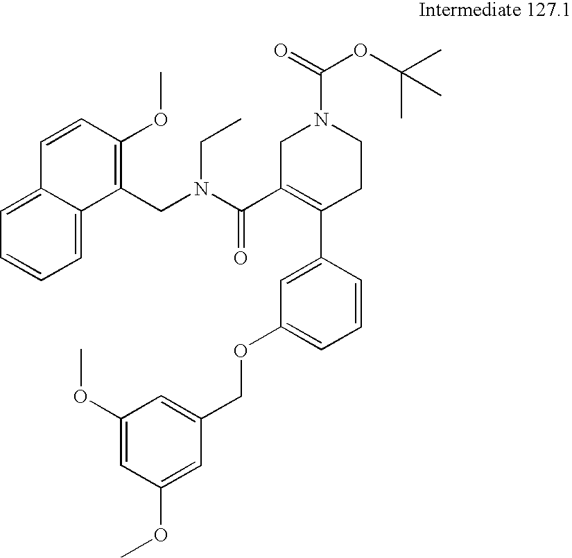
C1(OC)=CC(OC)=CC(COC2=CC=CC(C3=C(C(N(CC4=C(OC)C=CC5=CC=CC=C45)CC)=O)CN(C(OC(C)(C)C)=O)CC3)=C2)=C1
